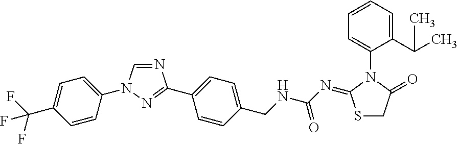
C1=NC(C2=CC=C(CNC(N=C3SCC(=O)N3C3=CC=CC=C3C(C)C)=O)C=C2)=NN1C1=CC=C(C(F)(F)F)C=C1
